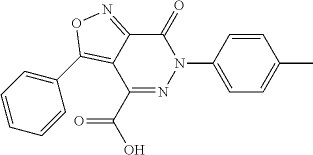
C1(C(=O)O)=NN(C2=CC=C(C)C=C2)C(=O)C2=NOC(C3=CC=CC=C3)=C12
